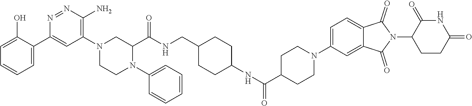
C1=C(O)C(C2=CC(N3CCN(C4=CC=CC=C4)C(C(NCC4CCC(NC(C5CCN(C6=CC=C7C(=C6)C(=O)N(C6CCC(=O)NC6=O)C7=O)CC5)=O)CC4)=O)C3)=C(N)N=N2)=CC=C1
